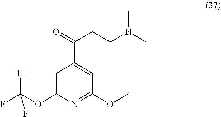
C1=C(OC(F)([H])F)N=C(OC)C=C1C(=O)CCN(C)C
